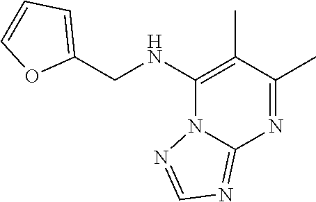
C(C1=CC=CO1)NC1=C(C)C(C)=NC2=NC=NN12
